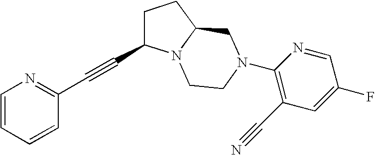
C1=CC=CC(C#CC2CCC3N2CCN(C2=C(C#N)C=C(F)C=N2)C3)=N1
